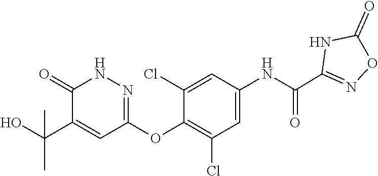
C1=C(NC(C2=NOC(=O)N2)=O)C=C(Cl)C(OC2=NNC(=O)C(C(O)(C)C)=C2)=C1Cl
